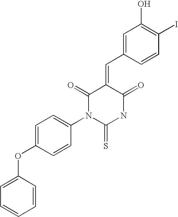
C1=C(C=C2C(=O)N(C3=CC=C(OC4=CC=CC=C4)C=C3)C(=S)NC2=O)C=CC(I)=C1O
